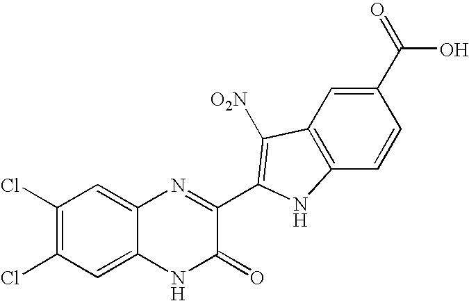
C1=C2C(=CC(Cl)=C1Cl)N=C(C1=C([O2N])C3=C(C=CC(C(=O)O)=C3)N1)C(=O)N2
